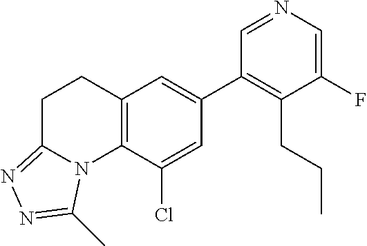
C1(F)=CN=CC(C2=CC3=C(C(Cl)=C2)N2C(=NN=C2C)CC3)=C1CCC
